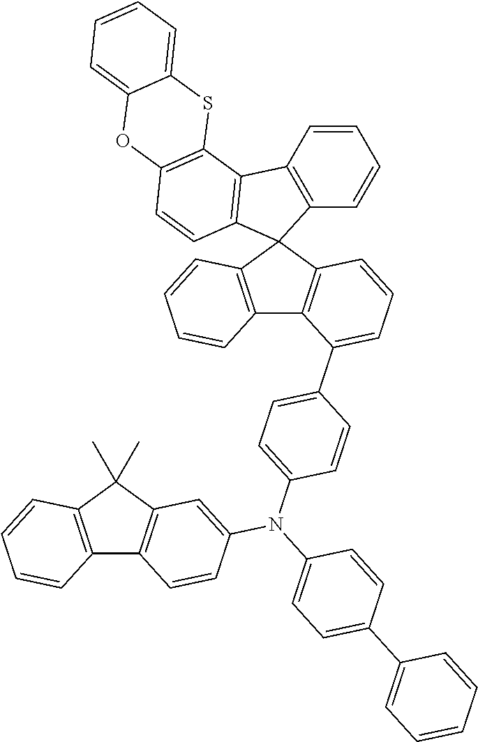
C1=CC=CC2=C1C1=C(C=CC3=C1SC1=CC=CC=C1O3)C21C2=C(C3=C1C=CC=C3)C(C1=CC=C(N(C3=CC=C(C4=CC=CC=C4)C=C3)C3=CC4=C(C5=C(C4(C)C)C=CC=C5)C=C3)C=C1)=CC=C2
